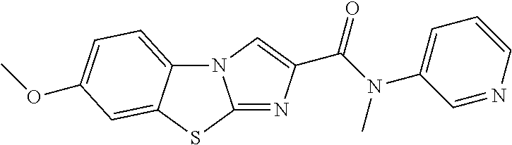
N12C3=CC=C(OC)C=C3SC1=NC(C(N(C1=CC=CN=C1)C)=O)=C2
